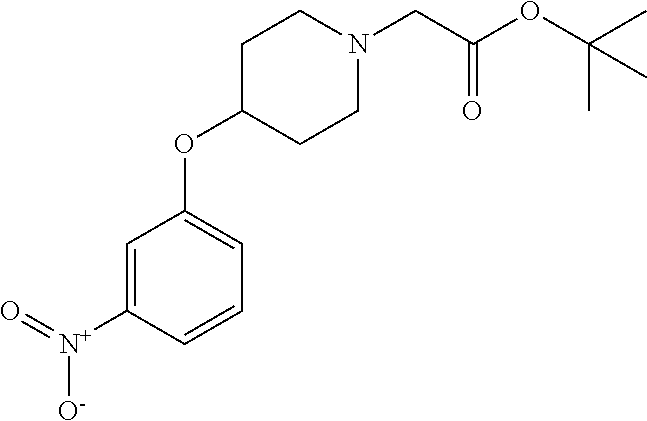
C1=C([N+](=O)[O-])C=CC=C1OC1CCN(CC(OC(C)(C)C)=O)CC1
